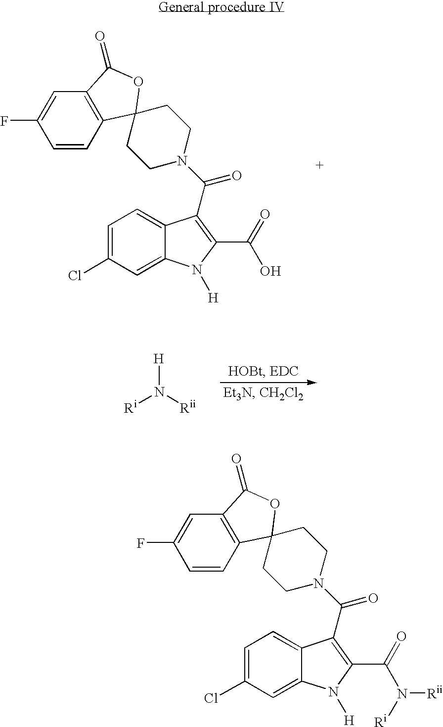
[Ri]N([Rii])[H].C1=C(Cl)C=C2C(=C1)C(C(N1CCC3(CC1)C1=C(C=C(F)C=C1)C(=O)O3)=O)=C(C(=O)O)N2[H].C1=C(Cl)C=C2C(=C1)C(C(N1CCC3(CC1)C1=C(C=C(F)C=C1)C(=O)O3)=O)=C(C(=O)N([Rii])[Ri])N2[H]
